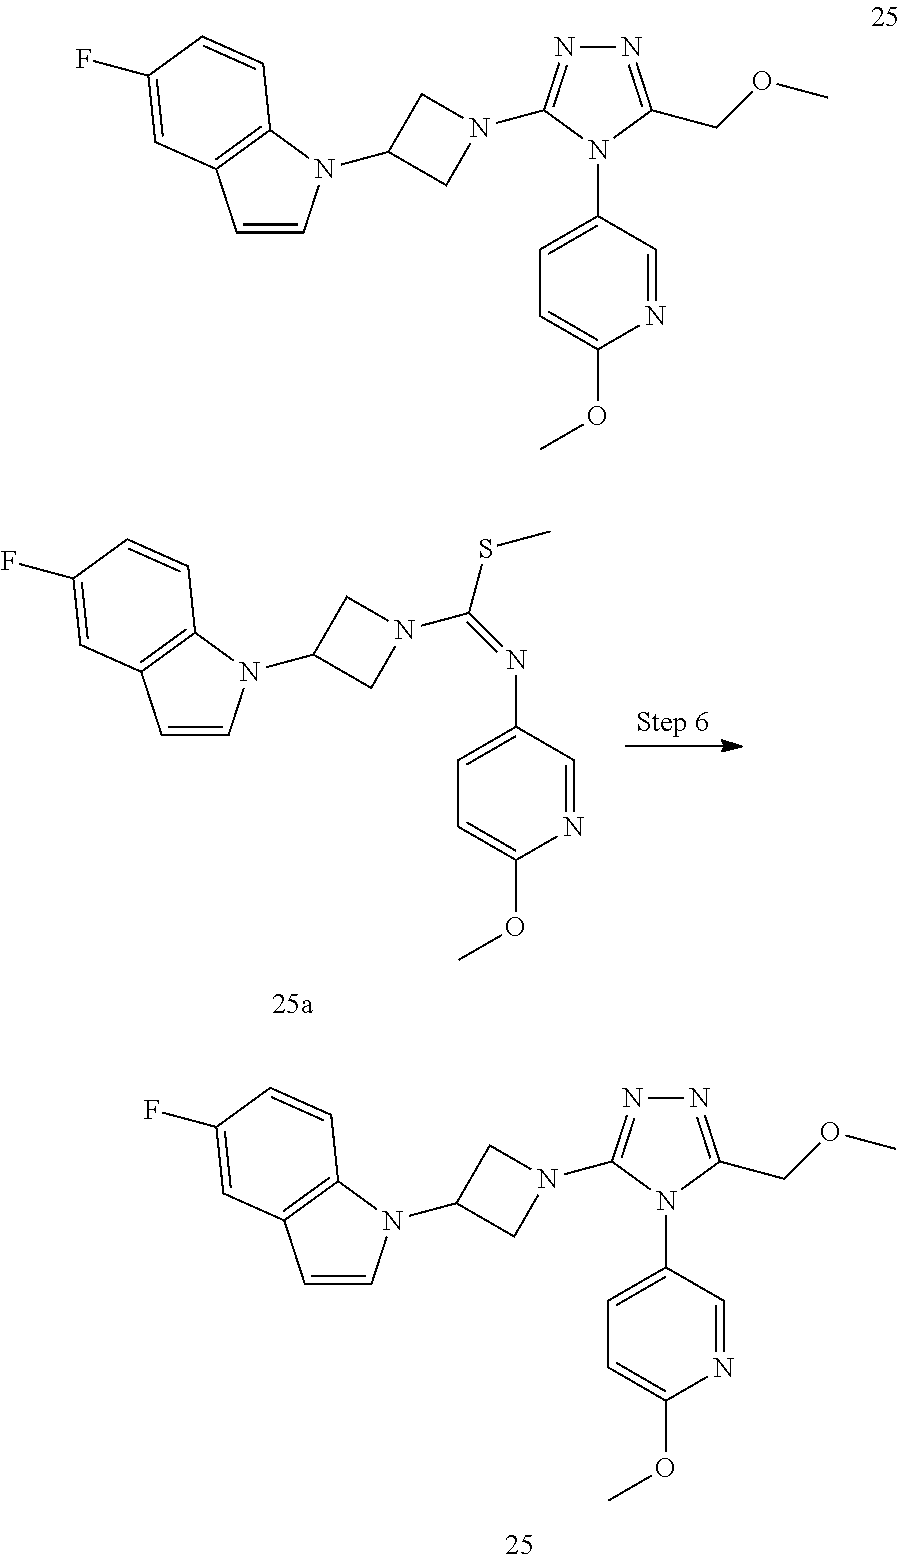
N1=C(COC)N(C2=CC=C(OC)N=C2)C(N2CC(N3C=CC4=C3C=CC(F)=C4)C2)=N1.C(N1CC(N2C=CC3=C2C=CC(F)=C3)C1)(=NC1=CC=C(OC)N=C1)SC.N1=C(COC)N(C2=CC=C(OC)N=C2)C(N2CC(N3C=CC4=C3C=CC(F)=C4)C2)=N1
